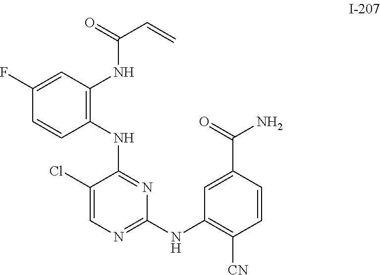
C1(Cl)=CN=C(NC2=C([CN])C=CC(C(=O)N)=C2)N=C1NC1=C(NC(C=C)=O)C=C(F)C=C1
